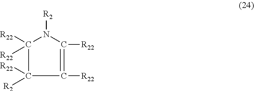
C1([R2])([R22])C([R22])=C([R22])N([R2])C1([R22])[R22]
